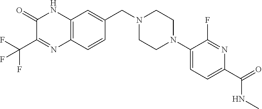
C12=C(C=CC(CN3CCN(C4=CC=C(C(=O)NC)N=C4F)CC3)=C1)N=C(C(F)(F)F)C(=O)N2
